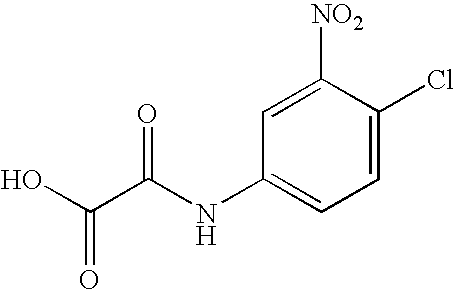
OC(C(NC1=CC=C(Cl)C([NO2])=C1)=O)=O
